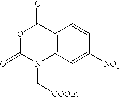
O1C(=O)N(C[COOEt])C2=C(C1=O)C=CC([NO2])=C2
